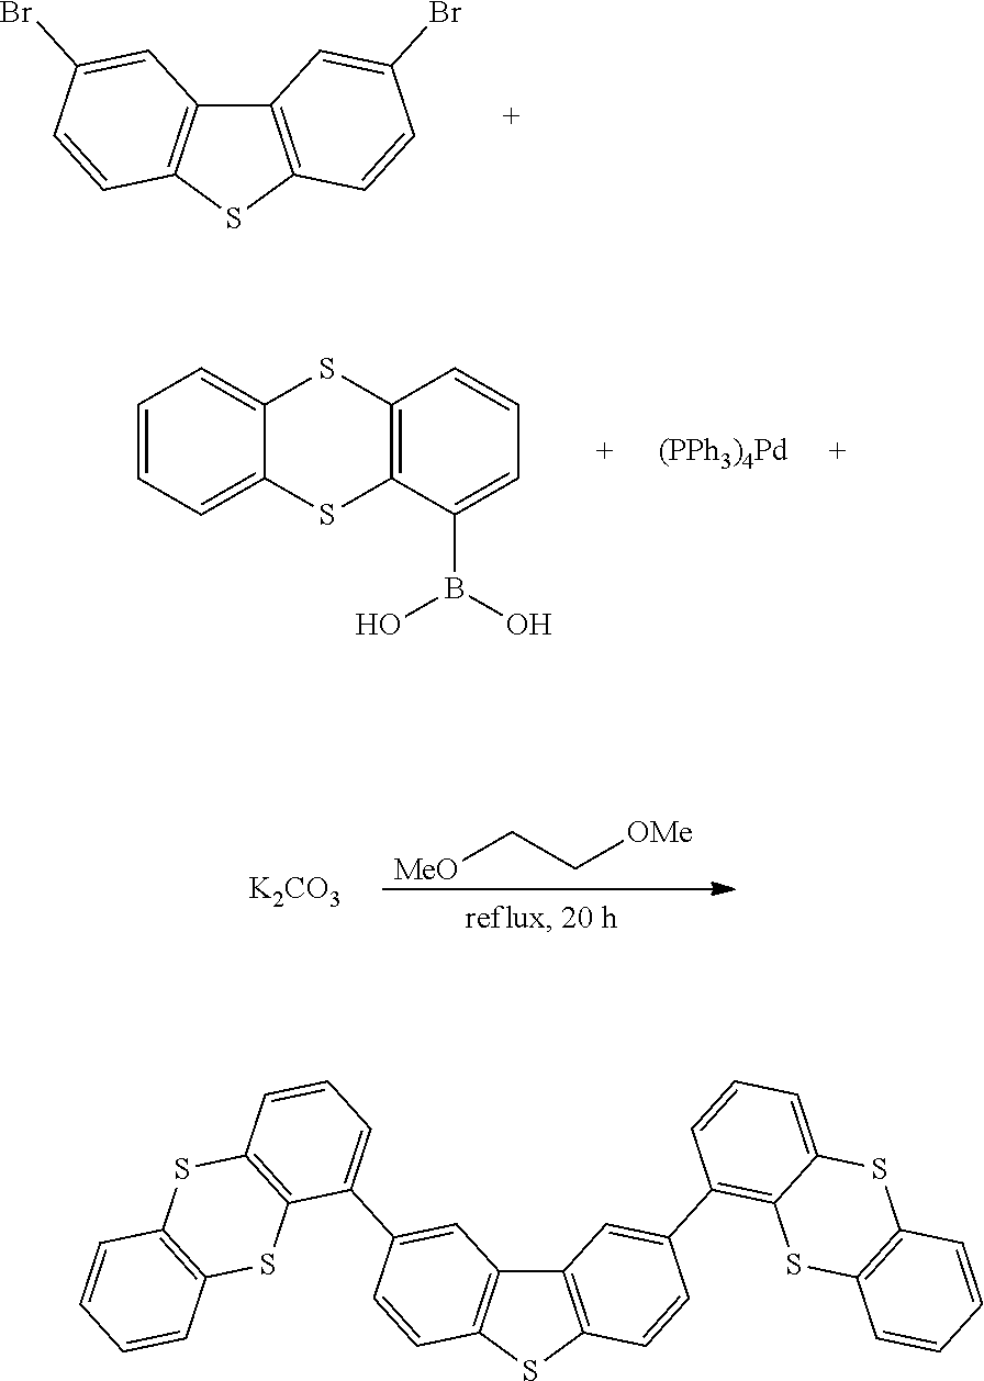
C12=C(SC3=C1C=C(Br)C=C3)C=CC(Br)=C2.C12=CC=CC=C1SC1=C(S2)C=CC=C1B(O)O.[(PPh3)4Pd].[MeO]CC[OMe].[K2CO3].C12=C(SC3=C1C=C(C1=CC=CC4=C1SC1=C(S4)C=CC=C1)C=C3)C=CC(C1=C3C(=CC=C1)SC1=C(S3)C=CC=C1)=C2
